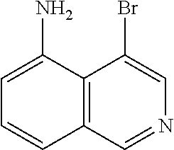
C12=C(C=NC=C1Br)C=CC=C2N
